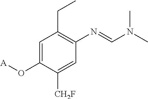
C1=C(O[A])C([CH2F])=CC(N=CN(C)C)=C1CC
